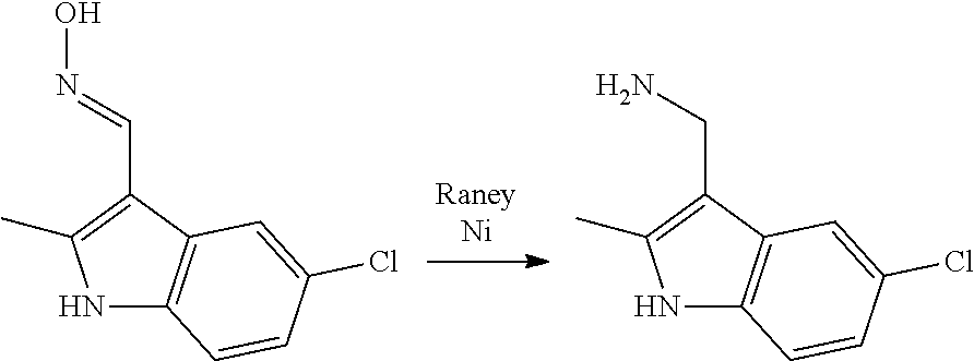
N1C2=C(C(C=NO)=C1C)C=C(Cl)C=C2.N1C2=C(C(CN)=C1C)C=C(Cl)C=C2
